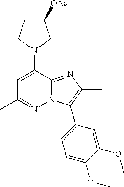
N1(C2=CC(C)=NN3C2=NC(C)=C3C2=CC=C(OC)C(OC)=C2)CC([OAc])CC1
